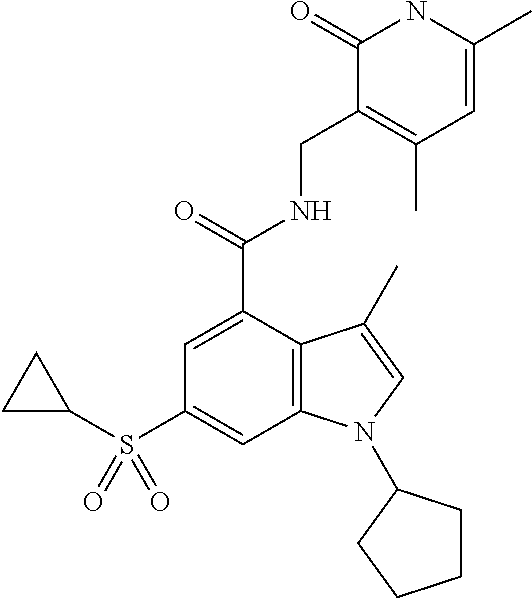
C1=C(C(NCC2=C(C)C=C(C)NC2=O)=O)C2=C(C=C1S(C1CC1)(=O)=O)N(C1CCCC1)C=C2C
